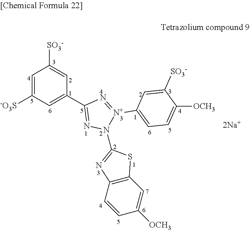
C1([SO3-])=CC(C2=NN(C3=NC4=C(S3)C=C([OCH3])C=C4)[N+](C3=CC=C([OCH3])C([SO3-])=C3)=N2)=CC([-O3S])=C1.[2Na+]
